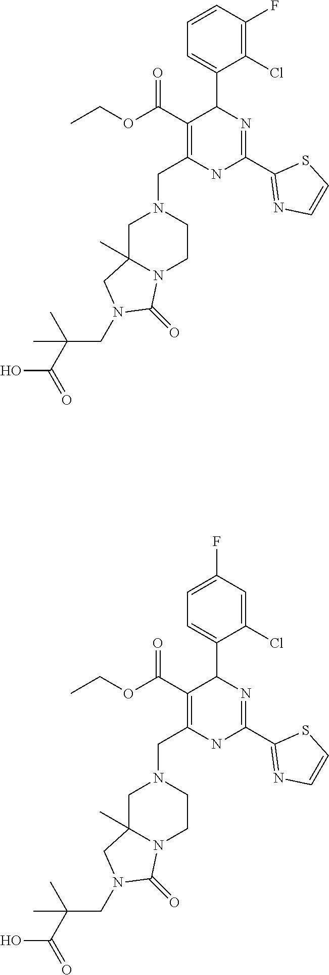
C1C2(C)N(CCN1CC1=C(C(OCC)=O)C(C3=CC=CC(F)=C3Cl)N=C(C3=NC=CS3)N1)C(=O)N(CC(C(=O)O)(C)C)C2.C1C2(C)N(CCN1CC1=C(C(OCC)=O)C(C3=CC=C(F)C=C3Cl)N=C(C3=NC=CS3)N1)C(=O)N(CC(C(=O)O)(C)C)C2
